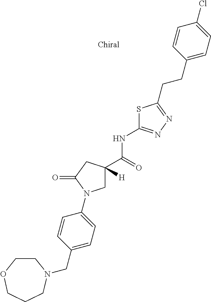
C1C(C(NC2=NN=C(CCC3=CC=C(Cl)C=C3)S2)=O)([H])CC(=O)N1C1=CC=C(CN2CCOCCC2)C=C1
